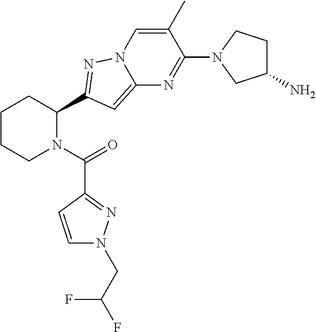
C1CCN(C(=O)C2=NN(CC(F)F)C=C2)C(C2=NN3C(=C2)N=C(N2CC(N)CC2)C(C)=C3)C1
